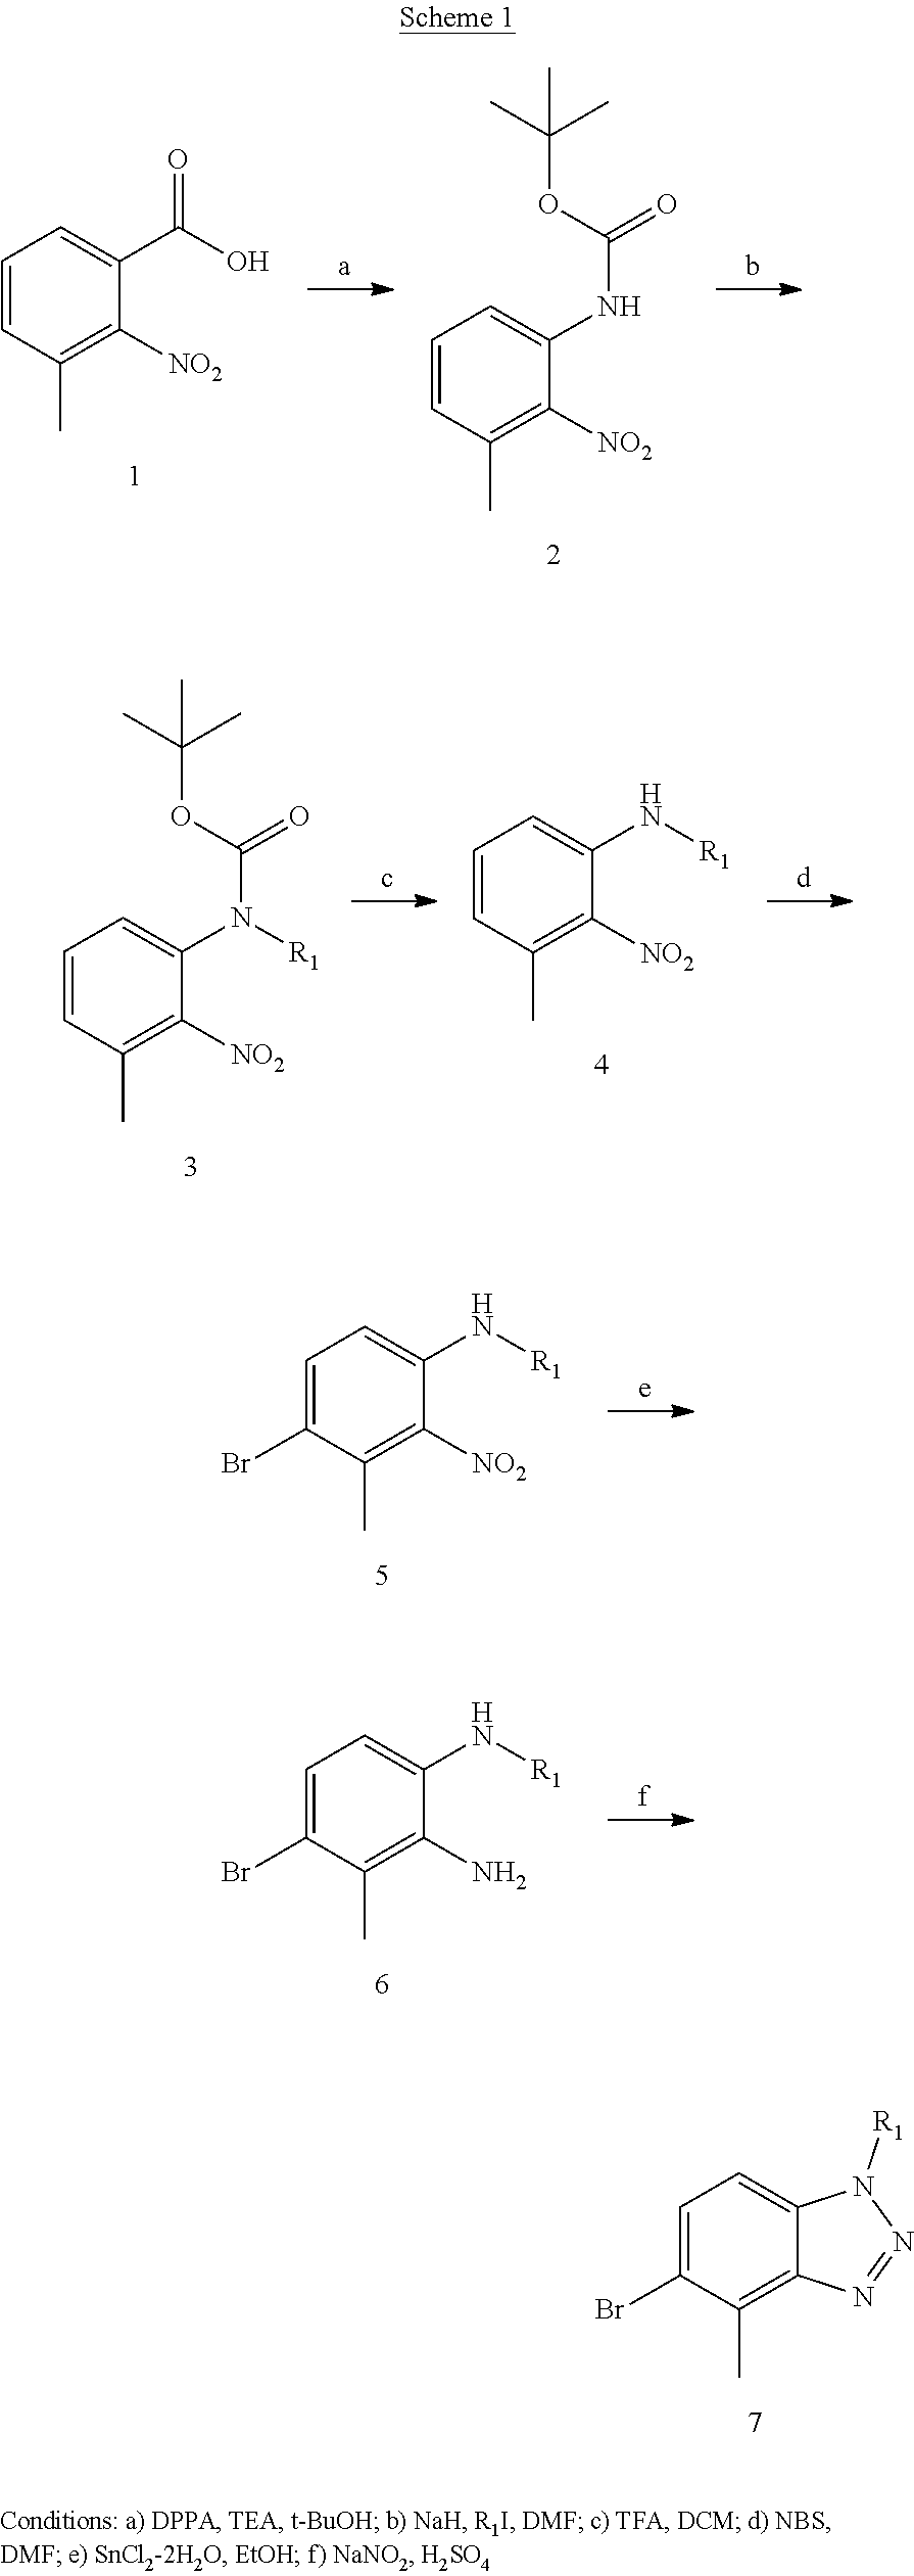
C1=CC(C)=C([NO2])C(C(O)=O)=C1.C1=CC(C)=C([NO2])C(NC(=O)OC(C)(C)C)=C1.C1=CC(C)=C([NO2])C(N(C(=O)OC(C)(C)C)[R1])=C1.C1=CC(C)=C([NO2])C(N[R1])=C1.C1=C(Br)C(C)=C([NO2])C(N[R1])=C1.C1=C(Br)C(C)=C(N)C(N[R1])=C1.C1=C(Br)C(C)=C2C(=C1)N([R1])N=N2
